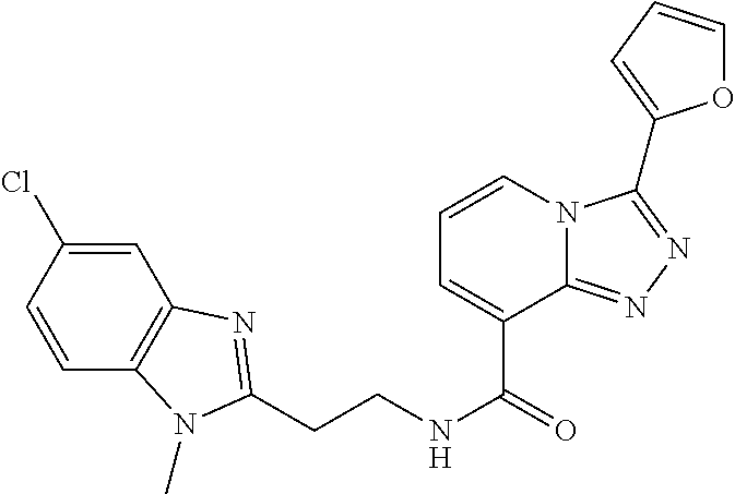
C(CNC(=O)C1=CC=CN2C1=NN=C2C1=CC=CO1)C1=NC2=C(C=CC(Cl)=C2)N1C
